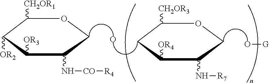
C1([CH2OR1])C([OR2])C([OR3])C(N[CO][R4])CO1.O.C1([CH2OR3])CC([OR4])C(N[R7])CO1.O[G]
